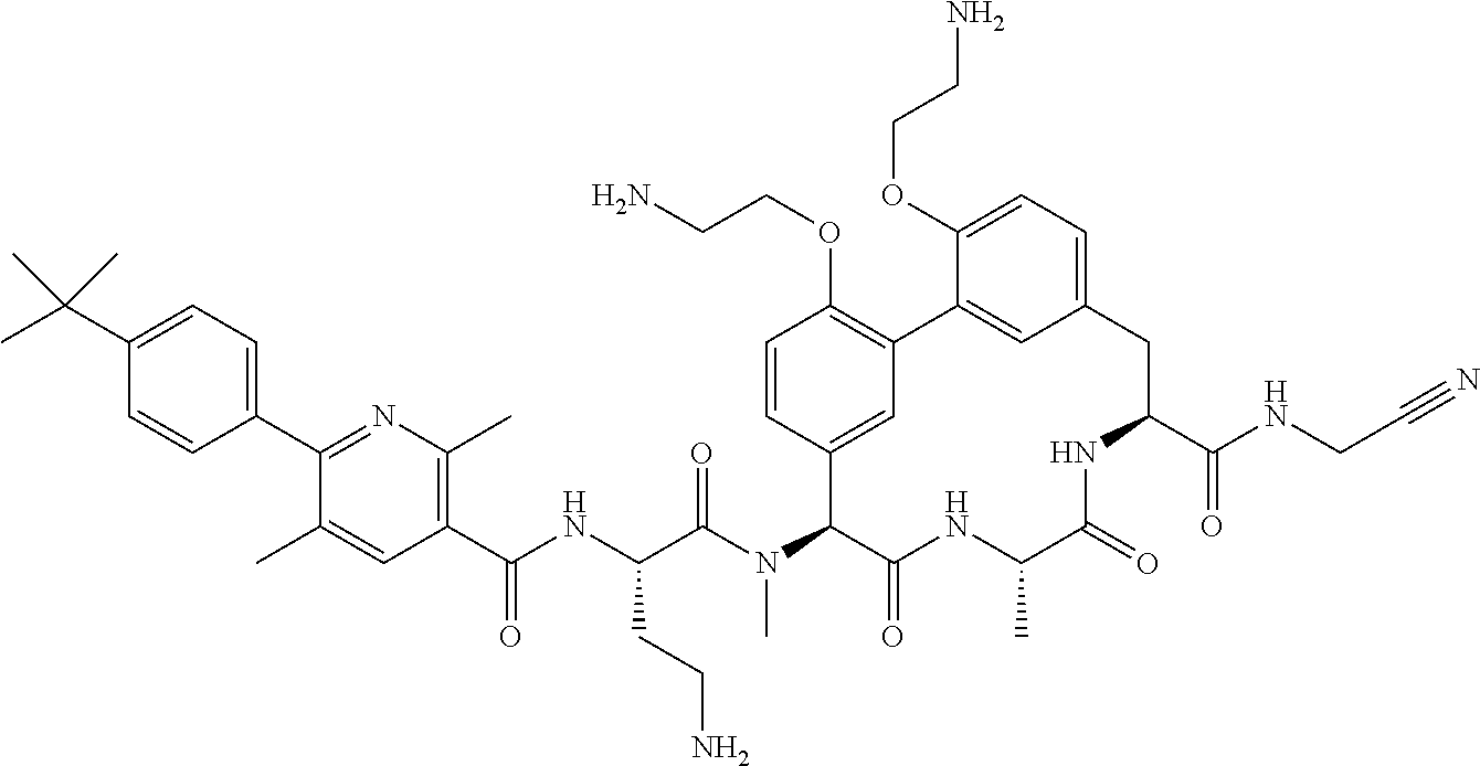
CC(C1=CC=C(C2=NC(C)=C(C(NC(C(N(C3C(=O)NC(C)C(=O)NC(C(NCC#N)=O)CC4=CC=C(OCCN)C(=C4)C4=C(OCCN)C=CC3=C4)C)=O)CCN)=O)C=C2C)C=C1)(C)C
